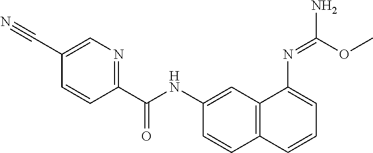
C1=C(C#N)C=CC(C(NC2=CC3=C(C=C2)C=CC=C3N=C(OC)N)=O)=N1
